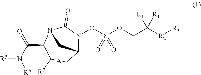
O(CC([R2][R3])([R1])[R1])S(ON1C(=O)N2C(C(=O)N([R5])[R6])C([R7])CC1C2)(=O)=O.[A]
